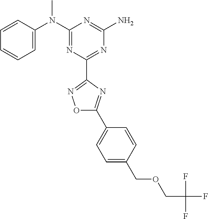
C1=CC(N(C2=NC(C3=NOC(C4=CC=C(COCC(F)(F)F)C=C4)=N3)=NC(N)=N2)C)=CC=C1
